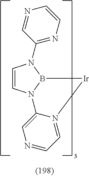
C1=CN2B(N1C1=NC=CN=C1)[Ir]N1=CC=NC=C21
